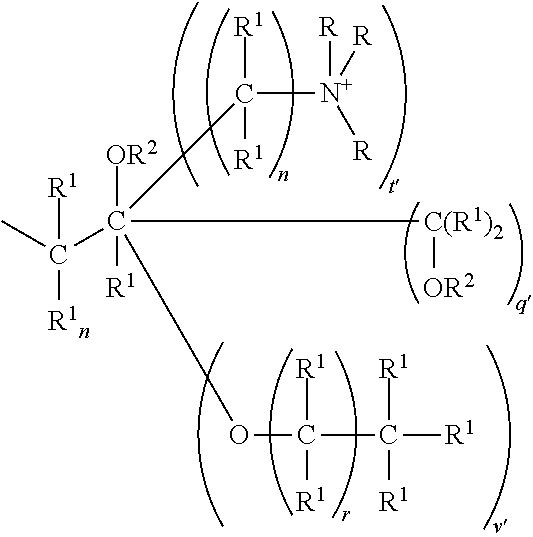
[C(R1)2]([OR2])C([OR2])([R1])(C([N+]([R])([R])[R])([R1])[R1])(OC(C([R1])([R1])[R1])([R1])[R1])C(C)([R1n])[R1]
